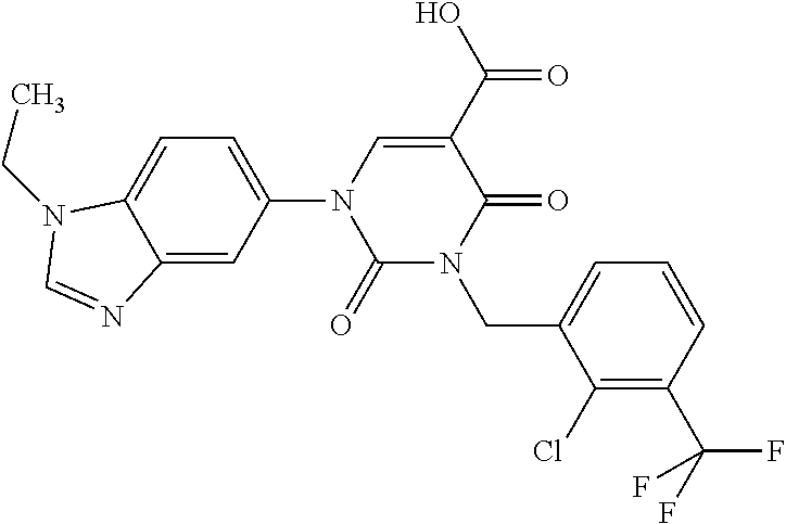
C1(=O)N(CC2=CC=CC(C(F)(F)F)=C2Cl)C(=O)C(C(O)=O)=CN1C1=CC=C2C(=C1)N=CN2CC
